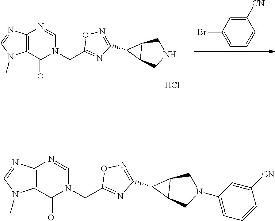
C1([CN])=CC(Br)=CC=C1.C1(CN2C=NC3=C(C2=O)N(C)C=N3)=NC(C2C3CNCC32)=NO1.Cl.C1(CN2C=NC3=C(C2=O)N(C)C=N3)=NC(C2C3CN(C4=CC=CC([CN])=C4)CC32)=NO1
